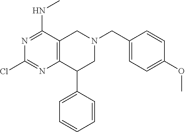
C1=CC=CC=C1C1CN(CC2=CC=C(OC)C=C2)CC2=C1N=C(Cl)N=C2NC
